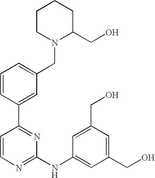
C1=CC(C2=NC(NC3=CC(CO)=CC(CO)=C3)=NC=C2)=CC(CN2C(CO)CCCC2)=C1
